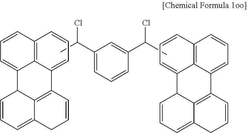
C1=CC2=C3C(=C1)C1C=CC=C4C1=C(C3=CC=C2)C=CC4.CC(C1=CC=CC(C(Cl)C)=C1)Cl.C12=CC=CC3=C1C(=CC=C3)C1=C3C2C=CC=C3CC=C1
